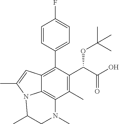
C1=CC(C2=C3C4=C(C(C)=C2C(C(=O)O)OC(C)(C)C)N(C)CC(C)N4C(C)=C3)=CC=C1F
